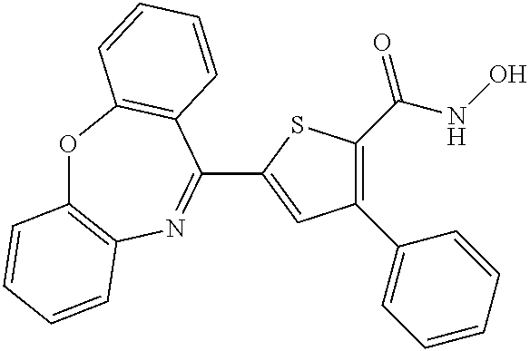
O1C2=C(N=C(C3=CC(C4=CC=CC=C4)=C(C(NO)=O)S3)C3=C1C=CC=C3)C=CC=C2
